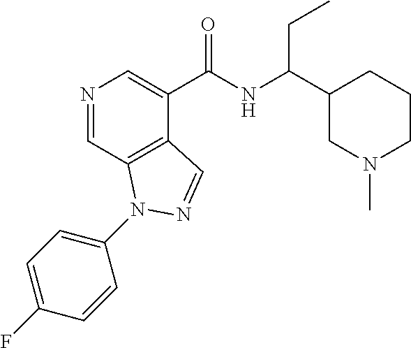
N1=CC2=C(C(C(NC(C3CN(C)CCC3)CC)=O)=C1)C=NN2C1=CC=C(F)C=C1
